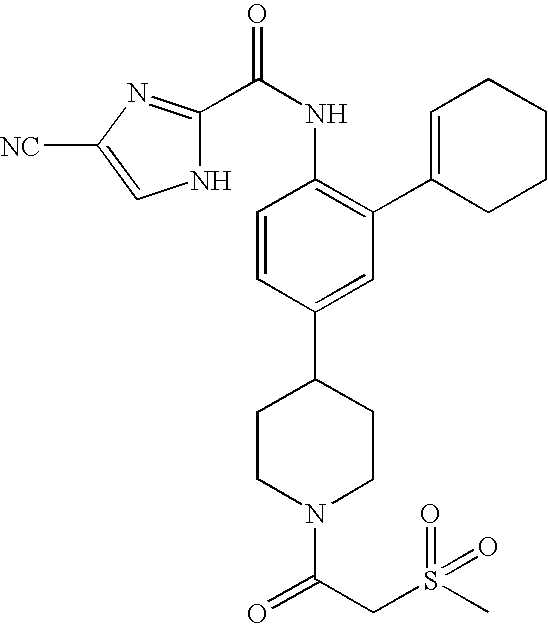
C1(C(NC2=C(C3=CCCCC3)C=C(C3CCN(C(CS(C)(=O)=O)=O)CC3)C=C2)=O)=NC([NC])=CN1
